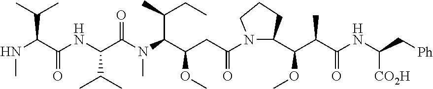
N1(C(CC(C(N(C(C(NC(C(NC)C(C)C)=O)C(C)C)=O)C)C(C)CC)OC)=O)CCCC1C(OC)C(C(NC(C[Ph])[CO2H])=O)C
